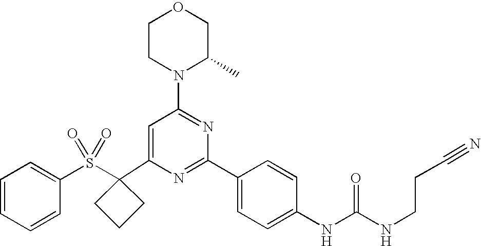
C1(C2(S(=O)(=O)C3=CC=CC=C3)CCC2)=CC(N2C(C)COCC2)=NC(C2=CC=C(NC(=O)NCCC#N)C=C2)=N1
